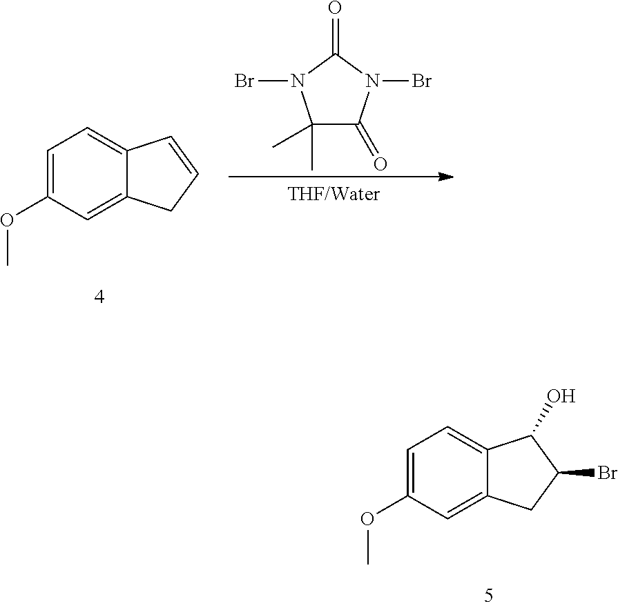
C1=C(OC)C=C2C(=C1)C(O)C(Br)C2.C1=C(OC)C=C2C(=C1)C=CC2.C1(C)(C)C(=O)N(Br)C(=O)N1Br
